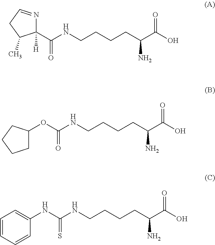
C1(C(NCCCCC(C(O)=O)N)=O)([H])N=CCC1C.O(C(NCCCCC(C(O)=O)N)=O)C1CCCC1.N(C(NCCCCC(C(O)=O)N)=S)C1=CC=CC=C1
